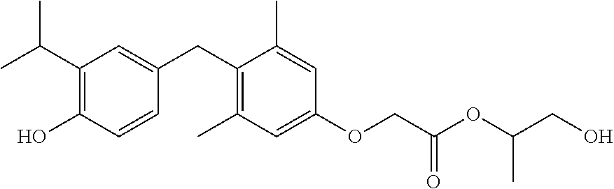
C1(C(C)C)=C(O)C=CC(CC2=C(C)C=C(OCC(OC(CO)C)=O)C=C2C)=C1
